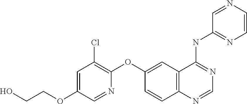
OCCOC1=CC(Cl)=C(OC2=CC3=C(C=C2)N=CN=C3NC2=NC=CN=C2)N=C1
